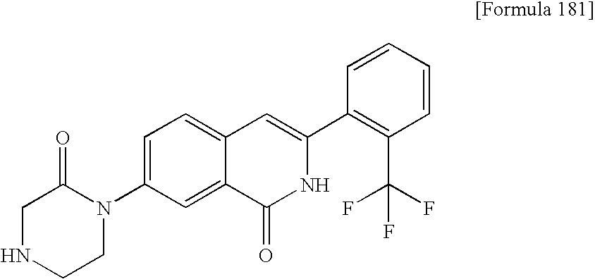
C1=C(N2C(=O)CNCC2)C=C2C(=C1)C=C(C1=C(C(F)(F)F)C=CC=C1)NC2=O
